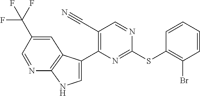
C1=C(C2=C(C#N)C=NC(SC3=C(Br)C=CC=C3)=N2)C2=C(N1)N=CC(C(F)(F)F)=C2
